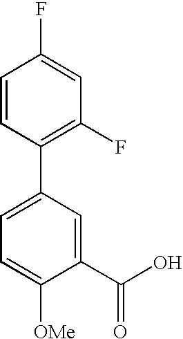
C1(C2=CC=C([OMe])C(C(O)=O)=C2)=C(F)C=C(F)C=C1
